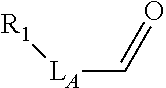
C([LA][R1])=O
